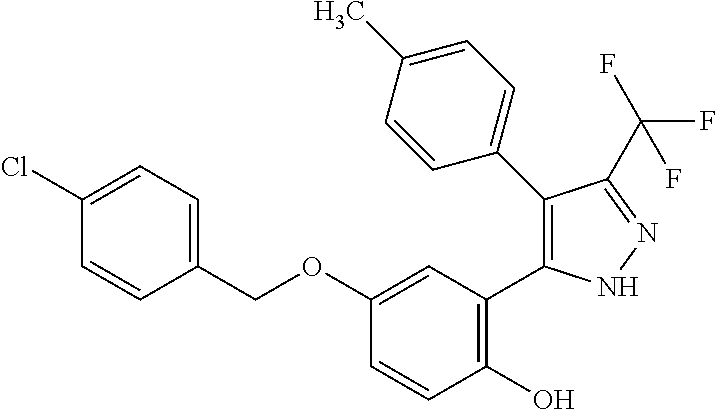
C1=CC(O)=C(C2=C(C3=CC=C(C)C=C3)C(C(F)(F)F)=NN2)C=C1OCC1=CC=C(Cl)C=C1
